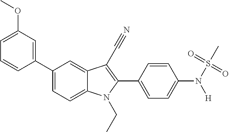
C1(C2=CC(OC)=CC=C2)=CC=C2C(=C1)C(C#N)=C(C1=CC=C(N(S(C)(=O)=O)[H])C=C1)N2CC
